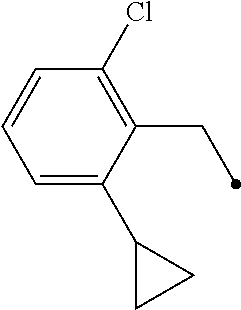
C1(C2CC2)=CC=CC(Cl)=C1CC
